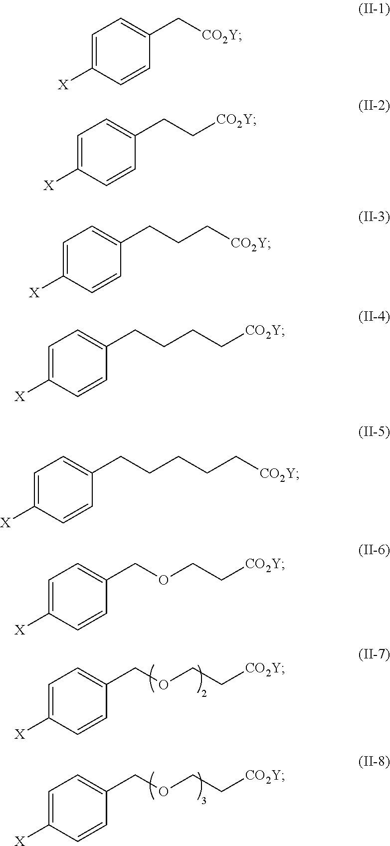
C1=C([X])C=CC(COCC[CO2Y])=C1.C1=C([X])C=CC(COCC[CO2Y])=C1.C1=C([X])C=CC(C[CO2Y])=C1.C1=C([X])C=CC(CC[CO2Y])=C1.C1=C([X])C=CC(CCC[CO2Y])=C1.C1=C([X])C=CC(CCCC[CO2Y])=C1.C1=C([X])C=CC(CCCCC[CO2Y])=C1.C1=C([X])C=CC(COCC[CO2Y])=C1
